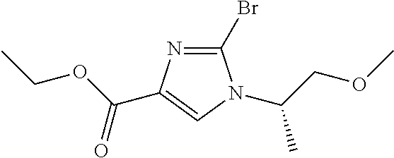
C1(Br)=NC(C(OCC)=O)=CN1C(COC)C
